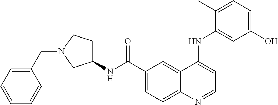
N(C(C1=CC=C2C(=C1)C(NC1=CC(O)=CC=C1C)=CC=N2)=O)C1CCN(CC2=CC=CC=C2)C1
